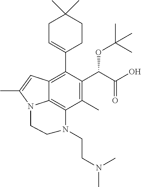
C1(C)=C(C(C(O)=O)OC(C)(C)C)C(C2=CCC(C)(C)CC2)=C2C3=C1N(CCN(C)C)CCN3C(C)=C2
